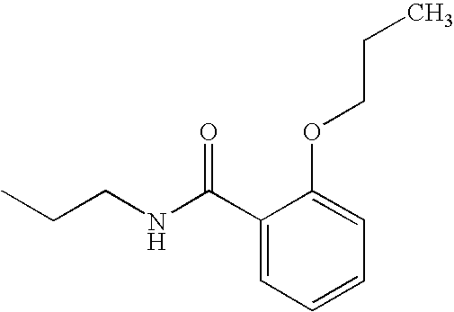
C(CNC(C1=CC=CC=C1OCCC)=O)C
